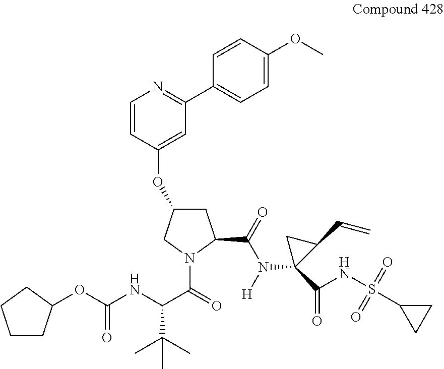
C1C(OC2=CC(C3=CC=C(OC)C=C3)=NC=C2)CN(C(=O)C(NC(OC2CCCC2)=O)C(C)(C)C)C1C(=O)N([H])C1(C(=O)NS(=O)(=O)C2CC2)C(C=C)C1
